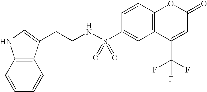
C12=C(C=CC(S(NCCC3=CNC4=C3C=CC=C4)(=O)=O)=C1)OC(=O)C=C2C(F)(F)F
